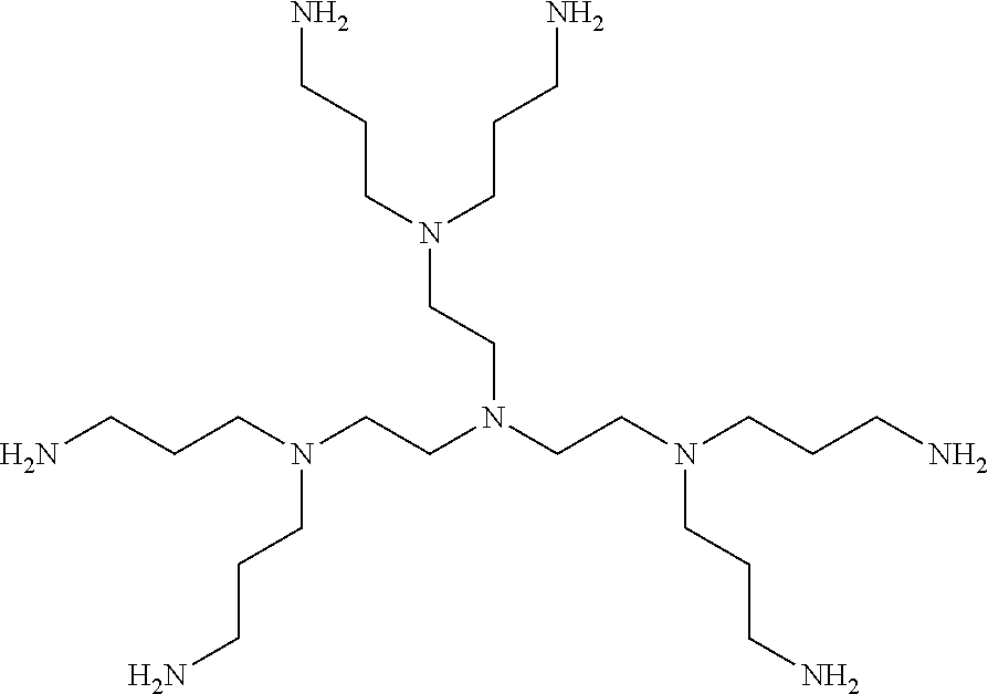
C(CCN)N(CCCN)CCN(CCN(CCCN)CCCN)CCN(CCCN)CCCN
